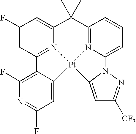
C1(C)(C)C2=N3C(=CC=C2)N2N=C([CF3])C=C2[Pt]32N3=C(C=C(F)C=C13)C1=C(F)N=C(F)C=C12
